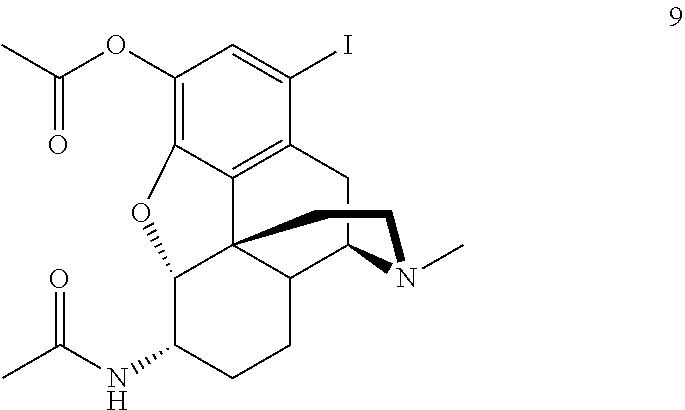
N(C1CCC2C34C1OC1=C(OC(C)=O)C=C(I)C(=C31)CC2N(C)CC4)C(C)=O
